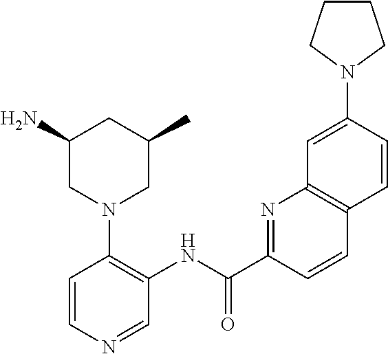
N(C(C1=NC2=C(C=C1)C=CC(N1CCCC1)=C2)=O)C1=C(N2CC(C)CC(N)C2)C=CN=C1
